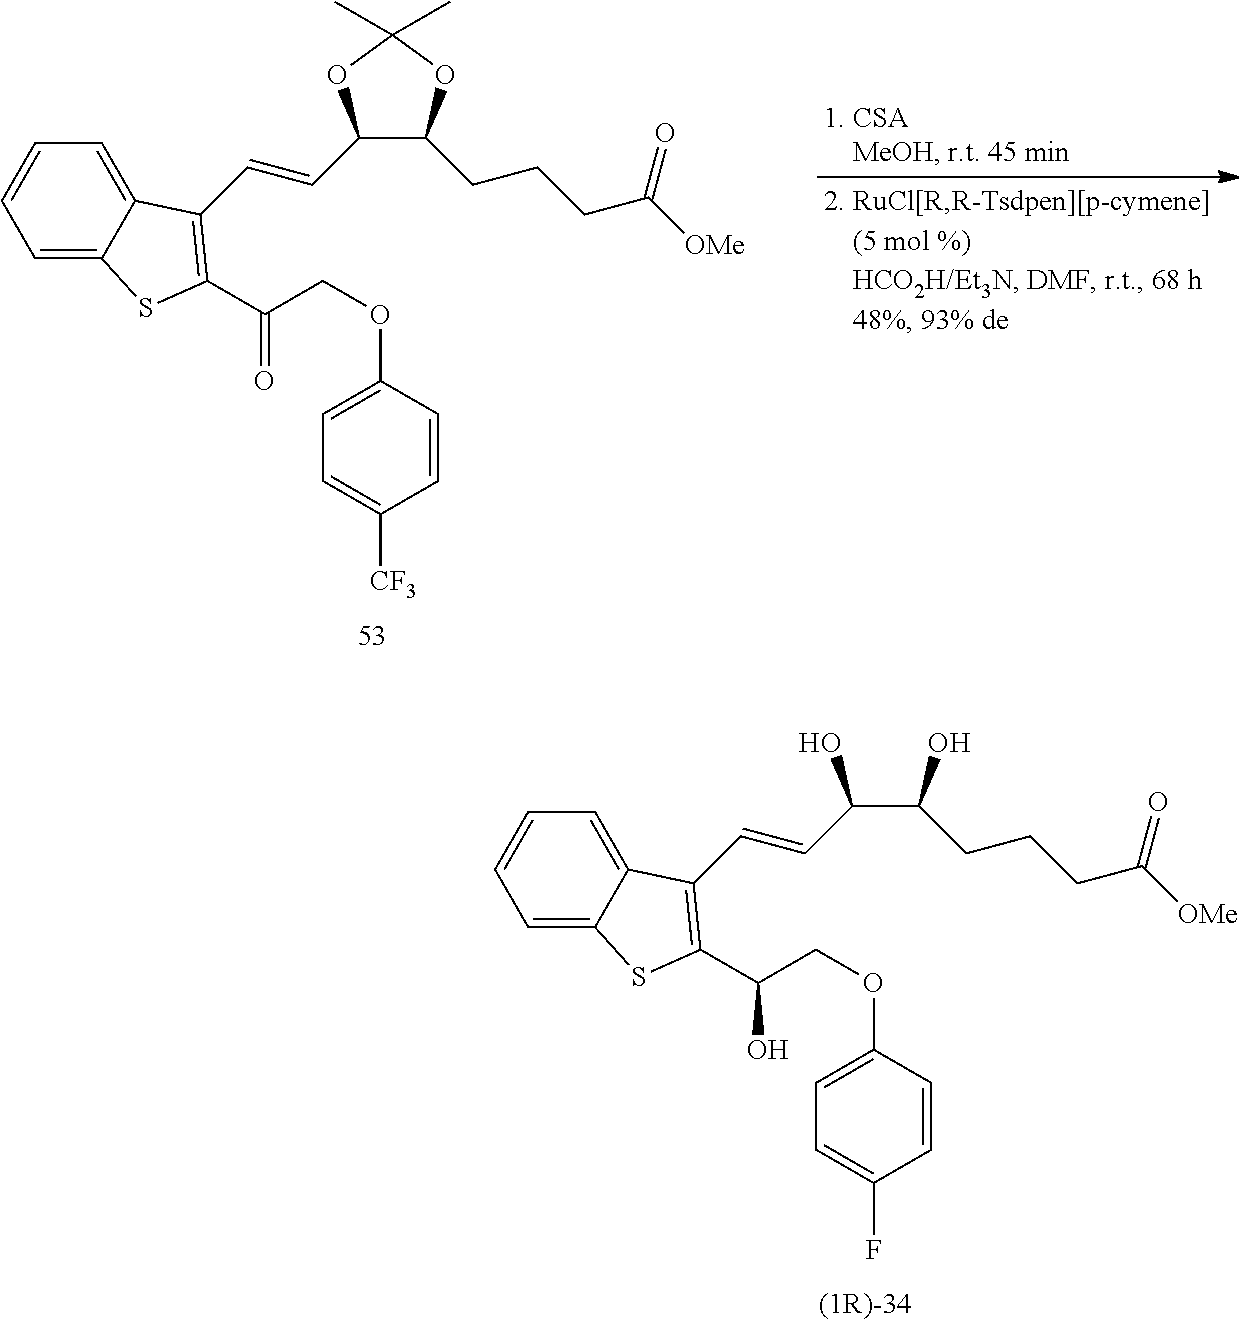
C1=C2C(=CC=C1)C(C=CC1C(CCCC([OMe])=O)OC(C)(C)O1)=C(C(COC1=CC=C([CF3])C=C1)=O)S2.C1=C2C(=CC=C1)C(C=CC(C(O)CCCC([OMe])=O)O)=C(C(COC1=CC=C(F)C=C1)O)S2
